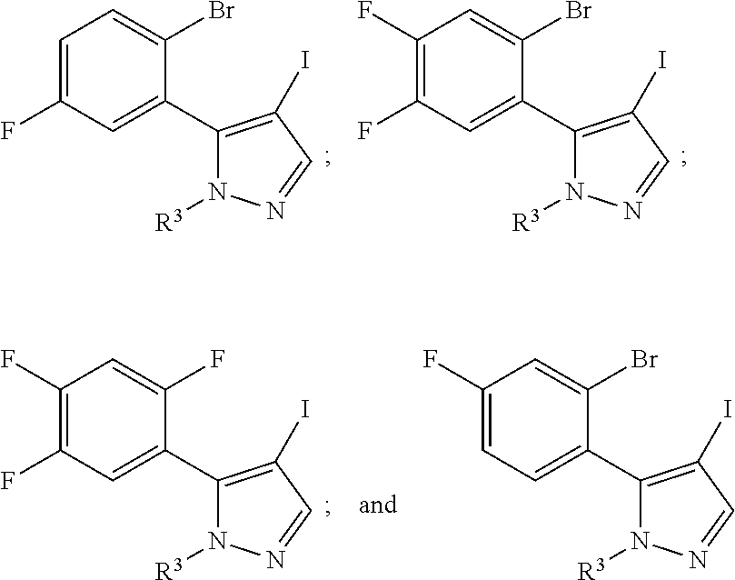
C1=C(F)C=C(C2=C(I)C=NN2[R3])C(Br)=C1.C1(F)=C(F)C=C(C2=C(I)C=NN2[R3])C(Br)=C1.C1(F)=C(F)C=C(C2=C(I)C=NN2[R3])C(F)=C1.C1(F)=CC=C(C2=C(I)C=NN2[R3])C(Br)=C1
